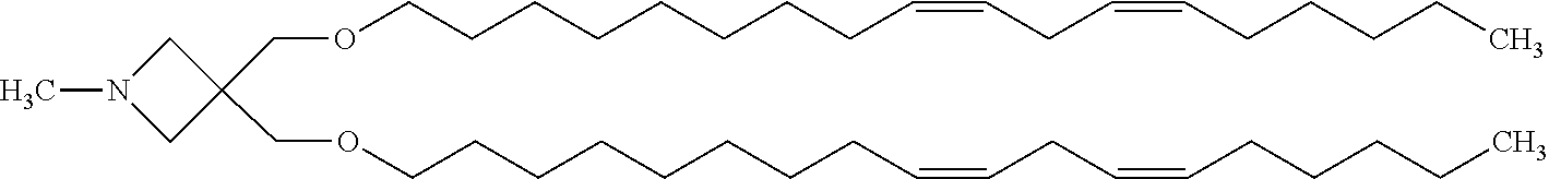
CCCCCC=CCC=CCCCCCCCCOCC1(COCCCCCCCCC=CCC=CCCCCC)CN(C)C1
